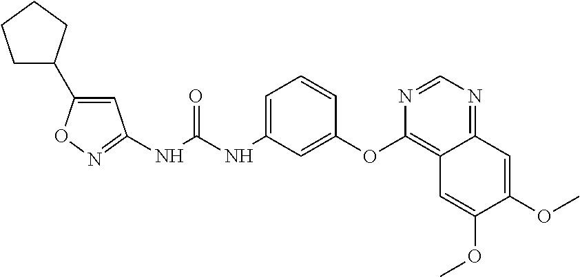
N(C(NC1=CC=CC(OC2=C3C(=NC=N2)C=C(OC)C(OC)=C3)=C1)=O)C1=NOC(C2CCCC2)=C1
